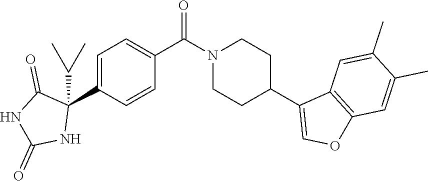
C1=C(C2(C(C)C)C(=O)NC(=O)N2)C=CC(C(=O)N2CCC(C3=COC4=C3C=C(C)C(C)=C4)CC2)=C1
